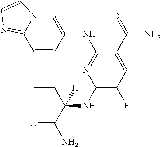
C1(NC(CC)(C(=O)N)[H])=C(F)C=C(C(=O)N)C(NC2=CN3C(=NC=C3)C=C2)=N1
